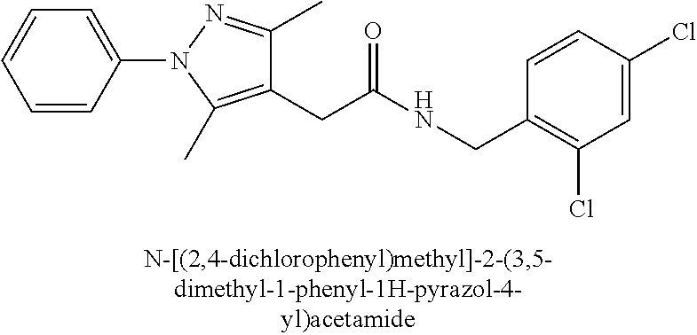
C1=CC(N2C(C)=C(CC(=O)NCC3=C(Cl)C=C(Cl)C=C3)C(C)=N2)=CC=C1
